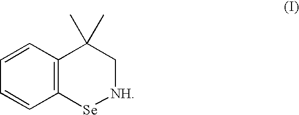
C1=CC2=C(C=C1)[Se][NH]CC2(C)C
